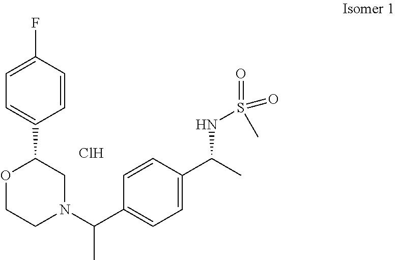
C1=C(F)C=CC(C2OCCN(C(C)C3=CC=C(C(C)NS(=O)(=O)C)C=C3)C2)=C1.Cl
